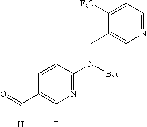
C1=CC(N([Boc])CC2=CN=CC=C2[F3C])=NC(F)=C1C(=O)[H]
